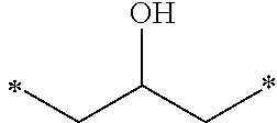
OC(C*)CC
